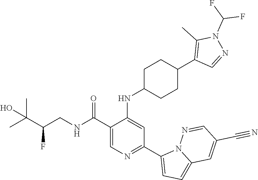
C1(C(NCC(C(C)(C)O)F)=O)=CN=C(C2=CC=C3N2N=CC(C#N)=C3)C=C1NC1CCC(C2=C(C)N(C(F)F)N=C2)CC1
